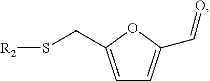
C1=C(CS[R2])OC(C=O)=C1
